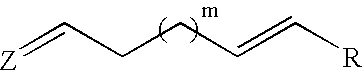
C(CCC=C[R])=[Z]
